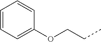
O(CCC)C1=CC=CC=C1
